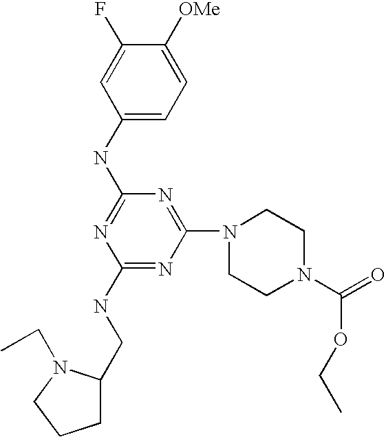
C1(NC2=NC(NCC3CCCN3CC)=NC(N3CCN(C(=O)OCC)CC3)=N2)=CC=C([OMe])C(F)=C1
